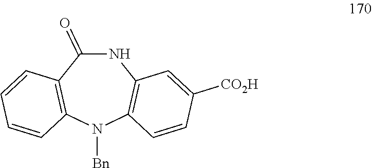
N1C(=O)C2=C(N([Bn])C3=C1C=C([CO2H])C=C3)C=CC=C2
